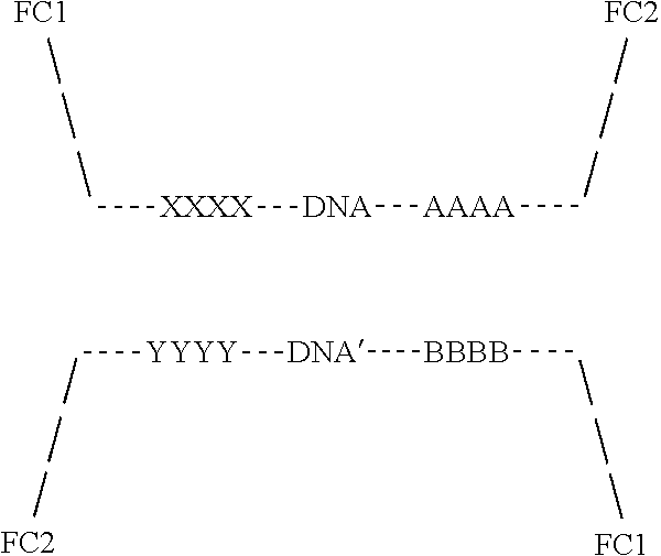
[DNA]([AAAA]C)[XXXX]C.[DNA]([BBBB]C)[YYYY]C.[FC1].[FC2].[FC2].[FC1]
